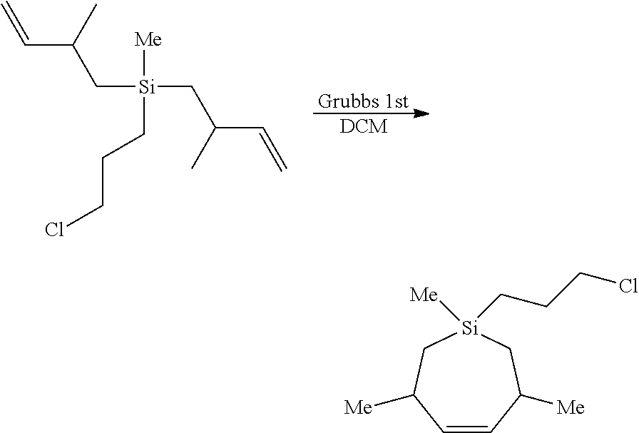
[Grubbs 1st].[DCM].C=CC(C[Si](CC(C=C)C)([Me])CCCCl)C.C1=CC([Me])C[Si]([Me])(CCCCl)CC1[Me]
